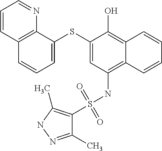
C1=C(SC2=CC(NS(C3=C(C)NN=C3C)(=O)=O)=C3C(=C2O)C=CC=C3)C2=C(C=C1)C=CC=N2
